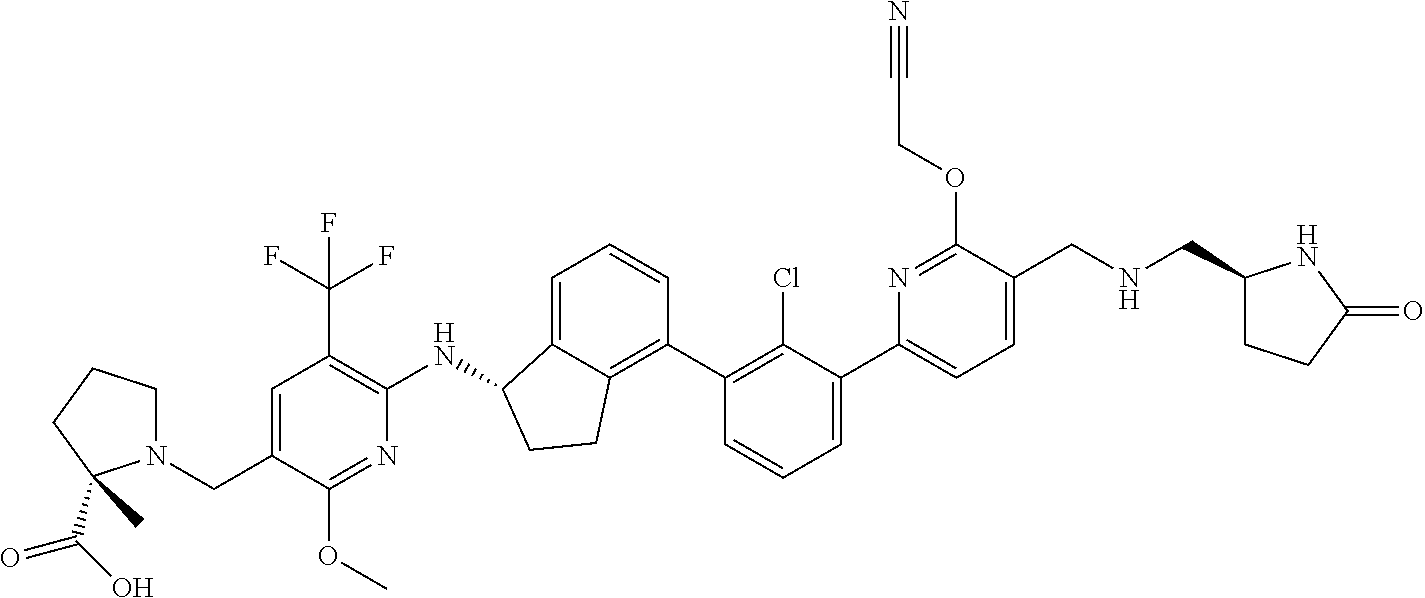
C1(C2=CC=CC(C3=C4C(=CC=C3)C(NC3=C(C(F)(F)F)C=C(CN5CCCC5(C(O)=O)C)C(OC)=N3)CC4)=C2Cl)=CC=C(CNCC2CCC(=O)N2)C(OCC#N)=N1
